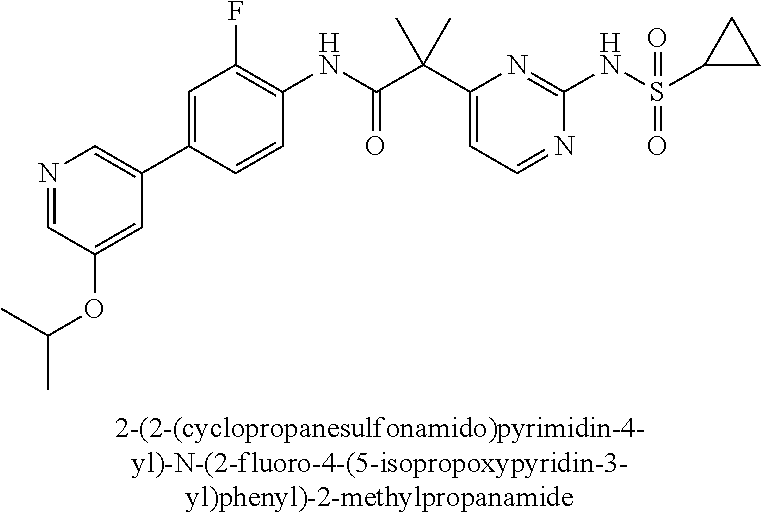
C1(NC(=O)C(C2=CC=NC(NS(=O)(=O)C3CC3)=N2)(C)C)=C(F)C=C(C2=CN=CC(OC(C)C)=C2)C=C1
